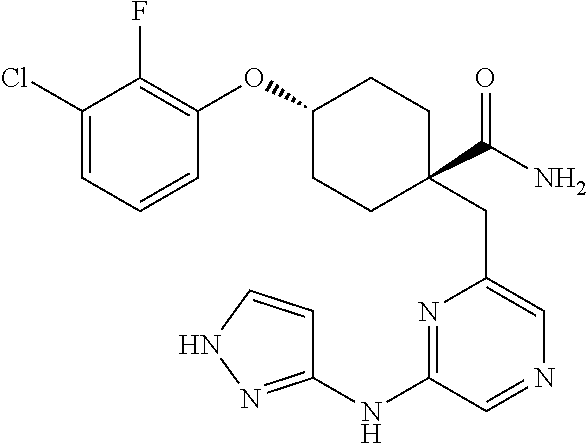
N1=C(NC2=NNC=C2)C=NC=C1CC1(C(N)=O)CCC(OC2=C(F)C(Cl)=CC=C2)CC1
